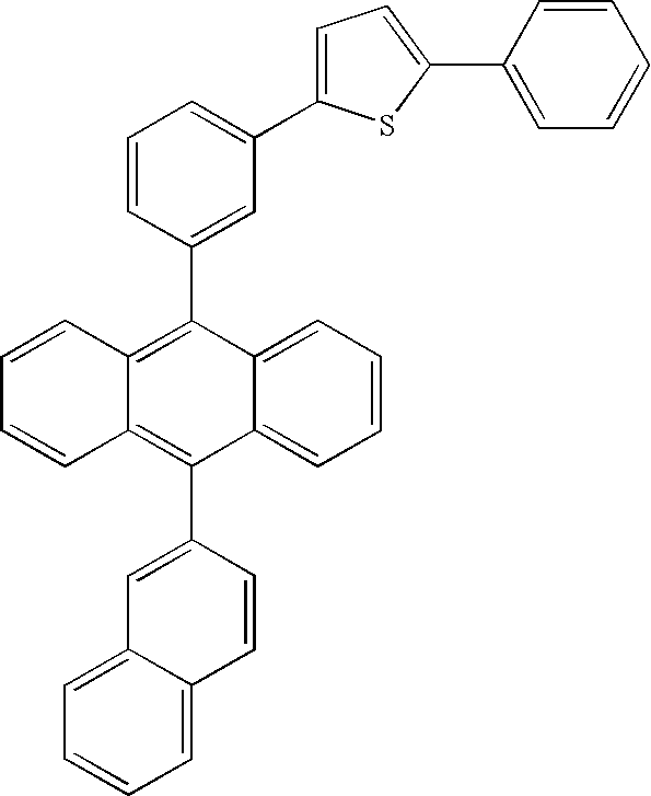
C1=CC=C(C2=CC=C(C3=CC=CC=C3)S2)C=C1C1=C2C(=C(C3=CC4=CC=CC=C4C=C3)C3=CC=CC=C13)C=CC=C2
